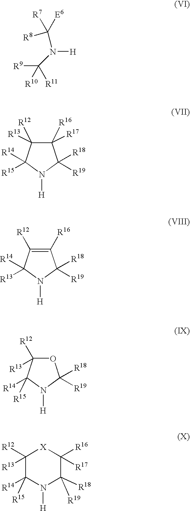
N([H])(C([E6])([R8])[R7])C([R9])([R10])[R11].C1([R16])([R17])C([R12])([R13])C([R14])([R15])N([H])C1([R18])[R19].C1([R16])=C([R12])C([R14])([R13])N([H])C1([R18])[R19].O1C([R12])([R13])C([R14])([R15])N([H])C1([R18])[R19].C1([R12])([R13])C([R14])([R15])N([H])C([R18])([R19])C([R16])([R17])[X]1
